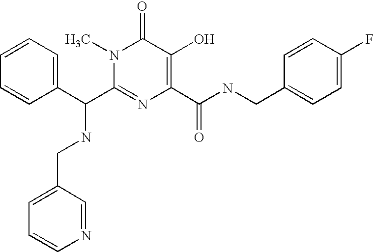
C(C1=NC(C(NCC2=CC=C(F)C=C2)=O)=C(O)C(=O)N1C)(C1=CC=CC=C1)NCC1=CC=CN=C1
